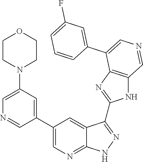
C1=C(N2CCOCC2)C=C(C2=CN=C3C(=C2)C(C2=NC4=C(N2)C=NC=C4C2=CC(F)=CC=C2)=NN3)C=N1
